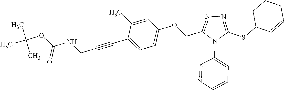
C1=C(C)C(C#CCNC(OC(C)(C)C)=O)=CC=C1OCC1=NN=C(SC2C=CCCC2)N1C1=CC=CN=C1
